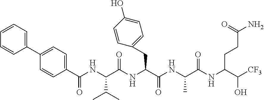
C1=CC(C(NC(C(NC(C(NC(C(NC(C([CF3])O)CCC(N)=O)=O)C)=O)CC2=CC=C(O)C=C2)=O)C(C)C)=O)=CC=C1C1=CC=CC=C1
